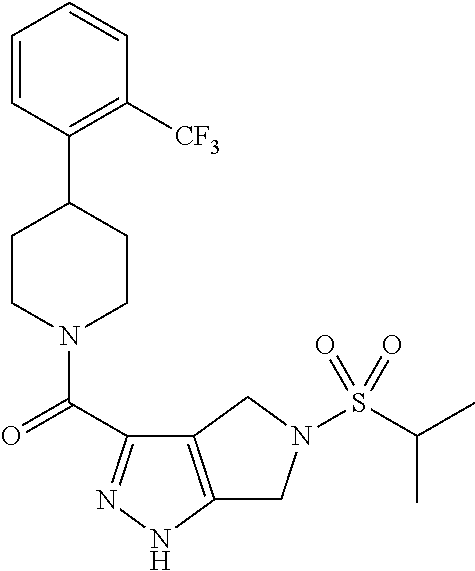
C1=CC(C2CCN(C(=O)C3=NNC4=C3CN(S(C(C)C)(=O)=O)C4)CC2)=C([CF3])C=C1
